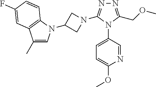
N1=C(COC)N(C2=CC=C(OC)N=C2)C(N2CC(N3C=C(C)C4=C3C=CC(F)=C4)C2)=N1
